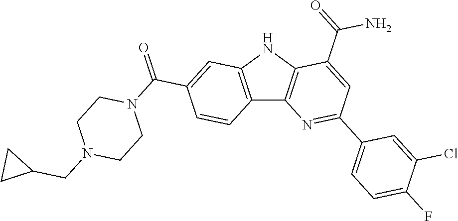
C12=C(NC3=C1N=C(C1=CC=C(F)C(Cl)=C1)C=C3C(=O)N)C=C(C(=O)N1CCN(CC3CC3)CC1)C=C2
